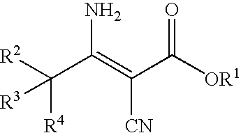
[R2]C(C(=C(C([OR1])=O)[CN])N)([R4])[R3]
